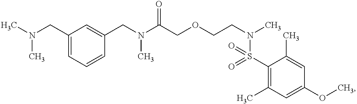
C1=C(CN(C)C)C=C(CN(C(COCCN(C)S(=O)(=O)C2=C(C)C=C(OC)C=C2C)=O)C)C=C1
